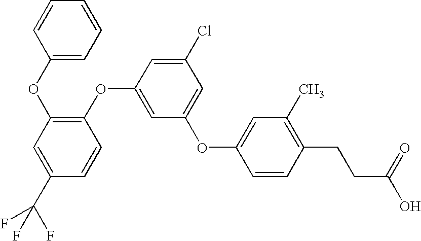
C1(OC2=C(OC3=CC(OC4=CC(C)=C(CCC(O)=O)C=C4)=CC(Cl)=C3)C=CC(C(F)(F)F)=C2)=CC=CC=C1
